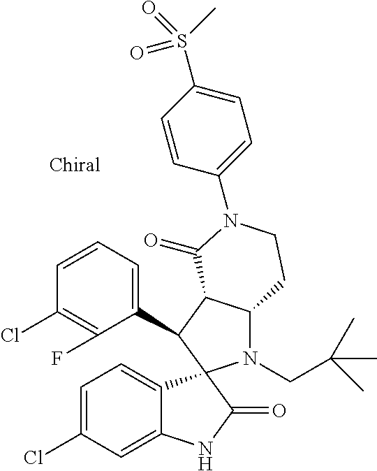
C1(C2C3C(N(CC(C)(C)C)C24C2=CC=C(Cl)C=C2NC4=O)CCN(C2=CC=C(S(C)(=O)=O)C=C2)C3=O)=CC=CC(Cl)=C1F
